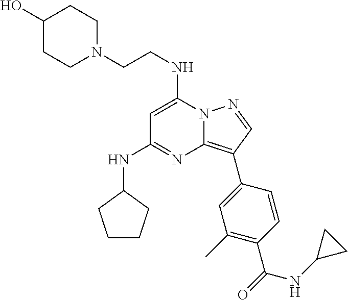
N12C(=C(C3=CC(C)=C(C(=O)NC4CC4)C=C3)C=N1)N=C(NC1CCCC1)C=C2NCCN1CCC(O)CC1
